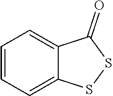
C1=CC=C2C(=C1)C(=O)SS2
